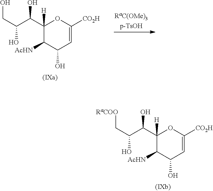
C1(C(C(C[RaCOO])O)O)([H])C([AcHN])C(O)C=C([CO2H])O1.C1(C(C(CO)O)O)([H])C([AcHN])C(O)C=C([CO2H])O1
